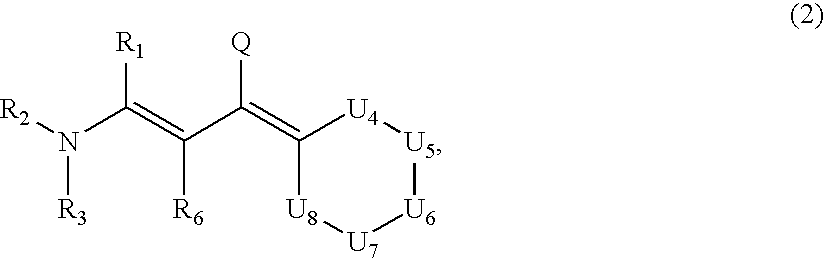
C1(=C(C(=C(N([R2])[R3])[R1])[R6])[Q])[U8][U7][U6][U5][U4]1
